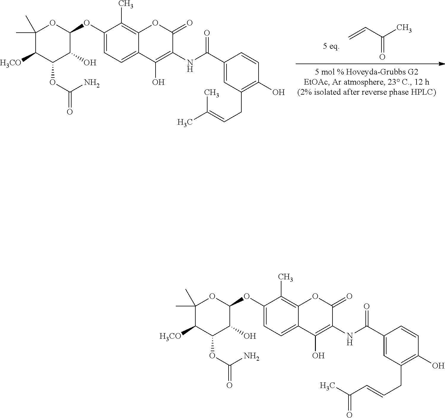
C=CC(C)=O.C1(OC2=CC=C3C(=C2C)OC(=O)C(NC(C2=CC(CC=C(C)C)=C(O)C=C2)=O)=C3O)OC(C)(C)C([H3CO])C(OC(=O)N)C1O.C1(OC2=CC=C3C(=C2C)OC(=O)C(NC(C2=CC(CC=CC(C)=O)=C(O)C=C2)=O)=C3O)OC(C)(C)C([H3CO])C(OC(=O)N)C1O
